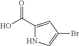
C1(C(O)=O)=CC(Br)=CN1
